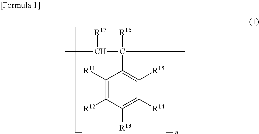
C1([R13])=C([R14])C([R15])=C(C([R16])(C(C)[R17])C)C([R11])=C1[R12]
